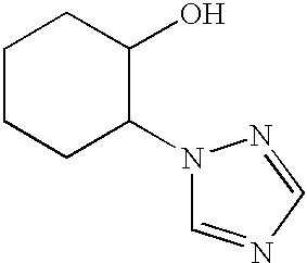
C1(N2C=NC=N2)C(O)CCCC1
